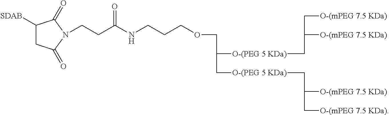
C1([SDAB])CC(=O)N(CCC(=O)NCCCOCC([O-(PEG 5 KDa)]CC([O-(mPEG 7.5 KDa)])C[O-(mPEG 7.5 KDa)])C[O-(PEG 5 KDa)]CC([O-(mPEG 7.5 KDa)])C[O-(mPEG 7.5 KDa)])C1=O
